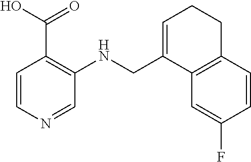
C1(CNC2=C(C(O)=O)C=CN=C2)=CCCC2=C1C=C(F)C=C2
